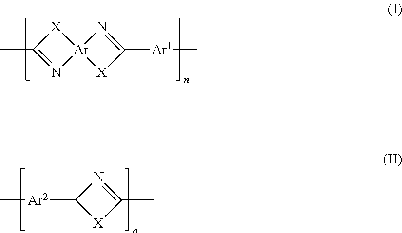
[X]1C(C)=N[Ar]12[X]C([Ar1]C)=N2.N1=C(C)[X]C1[Ar2]C
